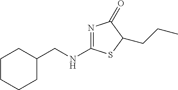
C1CCCC(CNC2=NC(=O)C(CCC)S2)C1
